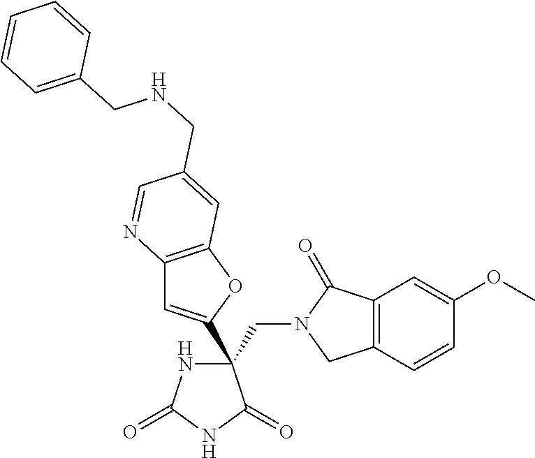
C(C1(C2=CC3=C(O2)C=C(CNCC2=CC=CC=C2)C=N3)NC(=O)NC1=O)N1CC2=C(C1=O)C=C(OC)C=C2
